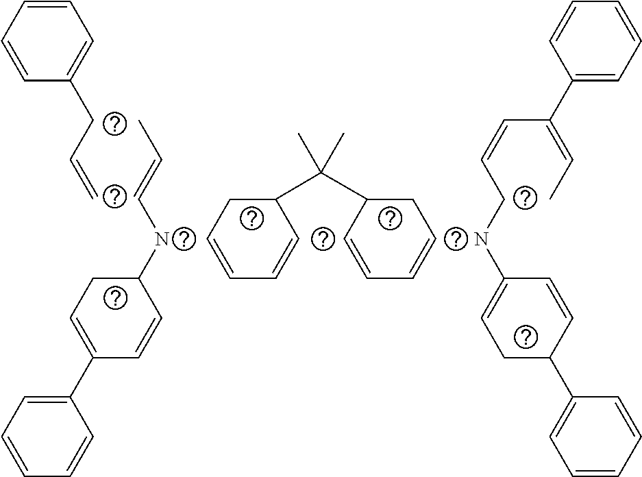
C(C=C)C1=CC=CC=C1.N(CC=CC(=CC)C1=CC=CC=C1)C1=CCC(C2=CC=CC=C2)C=C1.C1=CC=CC(C(C2CC=CC=C2)(C)C)C1.CC=CNC1CC=C(C2=CC=CC=C2)C=C1
